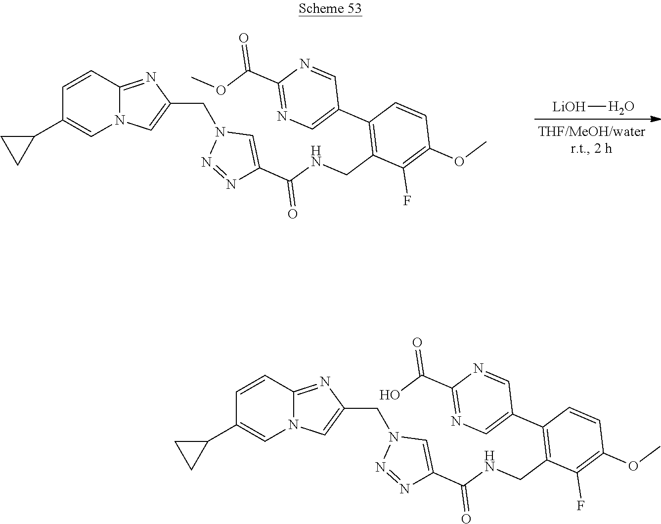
N12C(=NC(CN3N=NC(C(=O)NCC4=C(C5=CN=C(C(OC)=O)N=C5)C=CC(OC)=C4F)=C3)=C1)C=CC(C1CC1)=C2.[LiOH]O.N12C(=NC(CN3N=NC(C(=O)NCC4=C(C5=CN=C(C(O)=O)N=C5)C=CC(OC)=C4F)=C3)=C1)C=CC(C1CC1)=C2
